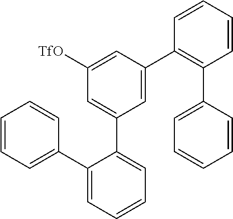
C1([TfO])=CC(C2=C(C3=CC=CC=C3)C=CC=C2)=CC(C2=CC=CC=C2C2=CC=CC=C2)=C1
